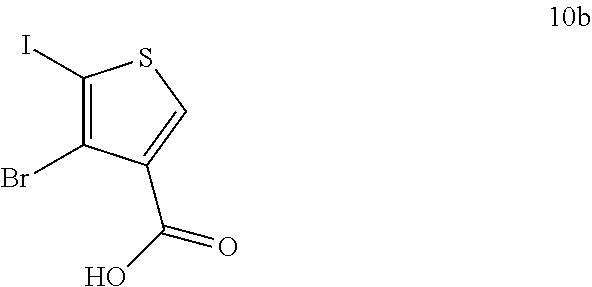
C1(I)=C(Br)C(C(O)=O)=CS1
